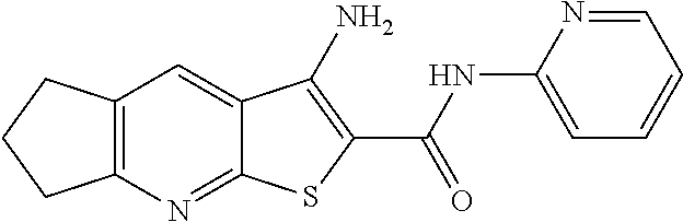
C12=C(N=C3C(=C1)C(N)=C(C(NC1=CC=CC=N1)=O)S3)CCC2
